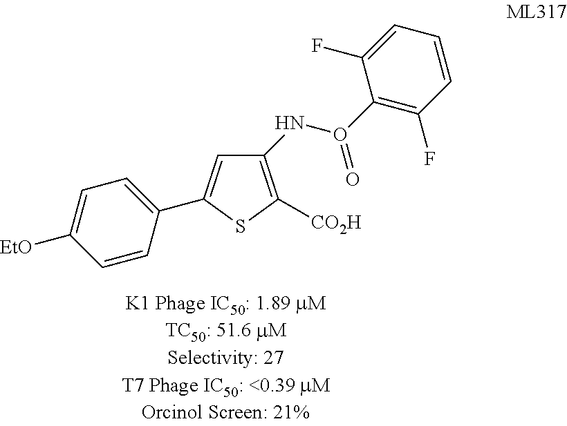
C1=CC(C2=CC(NO(C3=C(F)C=CC=C3F)=O)=C([CO2H])S2)=CC=C1[EtO]
